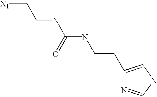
[X1]CCNC(NCCC1=CNC=N1)=O
